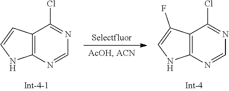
C12=C(N=CN=C1Cl)NC=C2.C12=C(N=CN=C1Cl)NC=C2F
